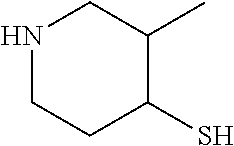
N1CCC(S)C(C)C1
